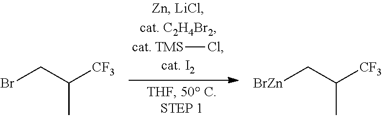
[TMS]Cl.BrCC([CF3])C.[BrZn]CC([CF3])C
